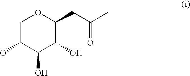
C1(O)C(O)C(CC(C)=O)OCC1O
